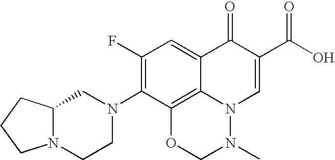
N12CCN(C3=C(F)C=C4C5=C3OCN(C)N5C=C(C(=O)O)C4=O)CC1CCC2
